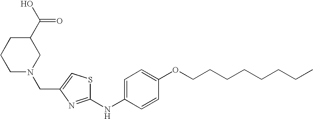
C1=C(NC2=NC(CN3CC(C(O)=O)CCC3)=CS2)C=CC(OCCCCCCCC)=C1
